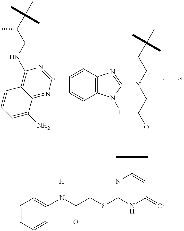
C1=CC=C(N)C2=NC=NC(NCC(C(C)(C)C)C)=C12.C12=C(N([H])C(N(CCC(C)(C)C)CCO)=N1)C=CC=C2.C1=CC=CC(N(C(CSC2=NC(C(C)(C)C)=CC(=O)N2)=O)[H])=C1
